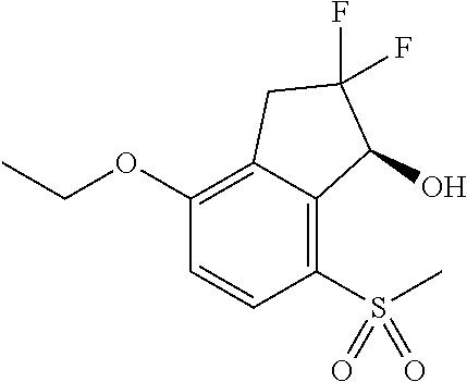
C1(OCC)=C2C(=C(S(=O)(=O)C)C=C1)C(O)C(F)(F)C2
